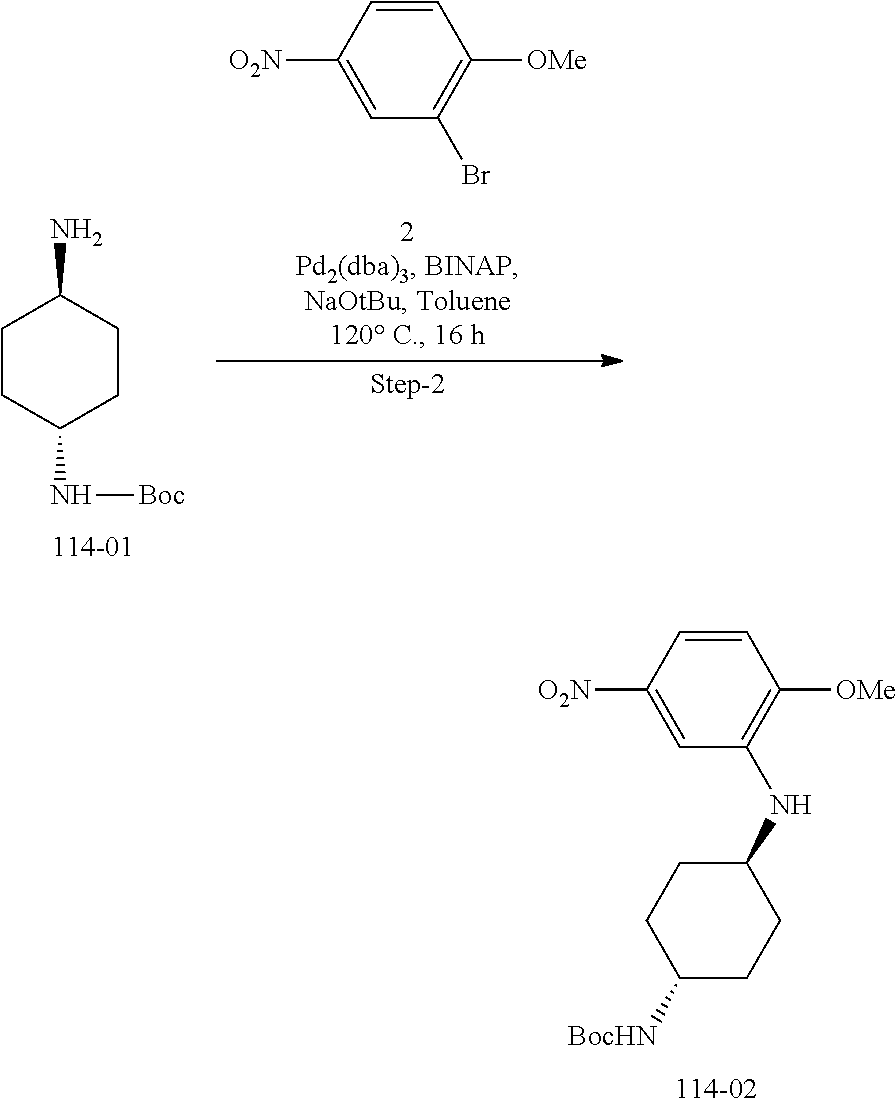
C1=CC([O2N])=CC(NC2CCC([BocHN])CC2)=C1[OMe].C1CC(N[Boc])CCC1N.C1=CC([O2N])=CC(Br)=C1[OMe]
